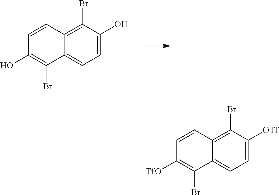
C1=C(O)C(Br)=C2C(=C1)C(Br)=C(O)C=C2.C1=C([OTf])C(Br)=C2C(=C1)C(Br)=C([TfO])C=C2
